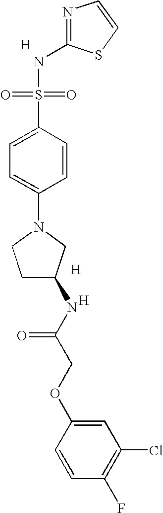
N1=C(NS(=O)(=O)C2=CC=C(N3CCC(NC(COC4=CC(Cl)=C(F)C=C4)=O)C3)C=C2)SC=C1.[H].[H].[H]
